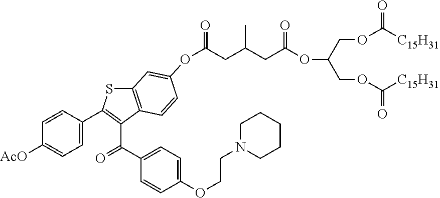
C1=C(C2=C(C(C3=CC=C(OCCN4CCCCC4)C=C3)=O)C3=C(S2)C=C(OC(=O)CC(CC(OC(COC([C15H31])=O)COC([C15H31])=O)=O)C)C=C3)C=CC([AcO])=C1
